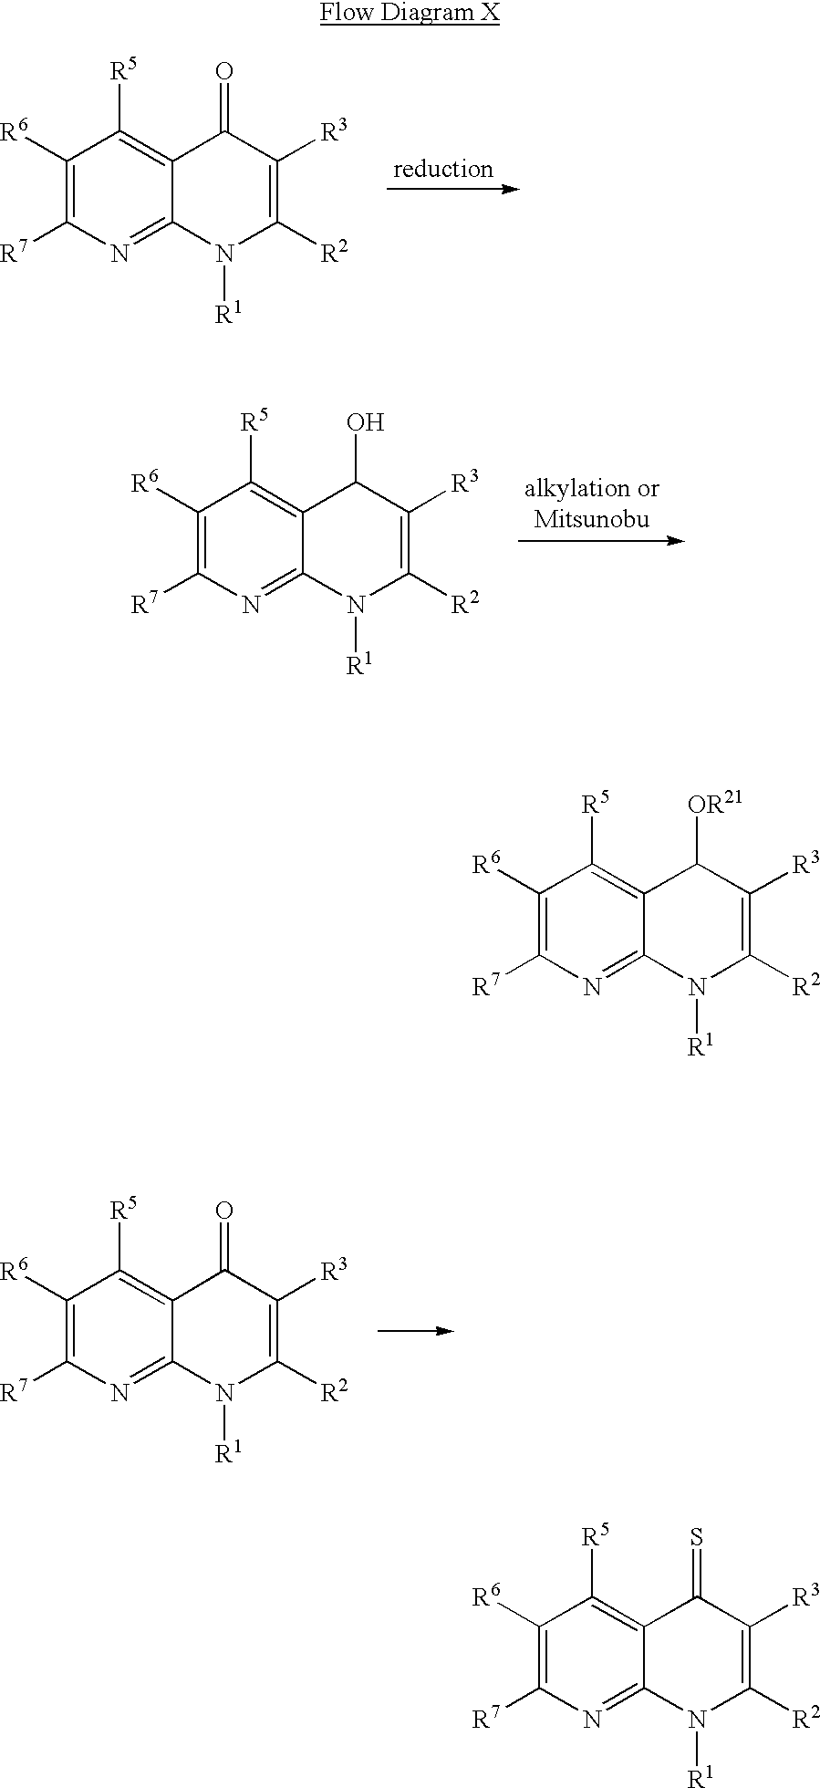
C1([R6])=C([R7])N=C2C(=C1[R5])C(=O)C([R3])=C([R2])N2[R1].C1([R6])=C([R7])N=C2C(=C1[R5])C(O)C([R3])=C([R2])N2[R1].C1([R6])=C([R7])N=C2C(=C1[R5])C(=O)C([R3])=C([R2])N2[R1].C1([R6])=C([R7])N=C2C(=C1[R5])C([OR21])C([R3])=C([R2])N2[R1].C1([R6])=C([R7])N=C2C(=C1[R5])C(=S)C([R3])=C([R2])N2[R1]
